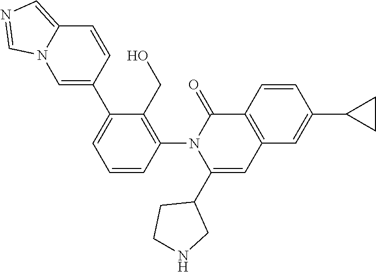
C1=CC(N2C(C3CCNC3)=CC3=C(C2=O)C=CC(C2CC2)=C3)=C(CO)C(C2=CN3C(=CN=C3)C=C2)=C1
